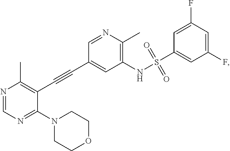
N1=CN=C(N2CCOCC2)C(C#CC2=CC(NS(C3=CC(F)=CC(F)=C3)(=O)=O)=C(C)N=C2)=C1C
